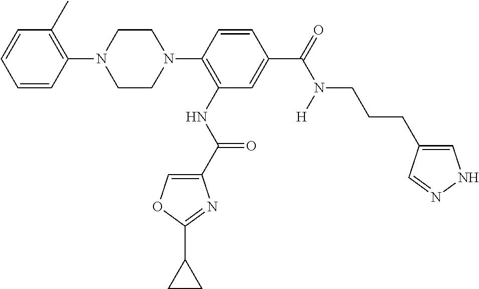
N1(C2=C(NC(C3=COC(C4CC4)=N3)=O)C=C(C(=O)N([H])CCCC3=CNN=C3)C=C2)CCN(C2=C(C)C=CC=C2)CC1
